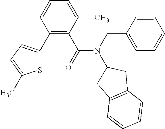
C1(C2=CC=C(C)S2)=C(C(N(CC2=CC=CC=C2)C2CC3=C(C2)C=CC=C3)=O)C(C)=CC=C1
